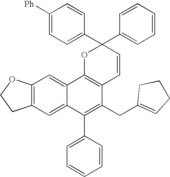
C12=C(C=C3C(=C1)C1=C(C(CC4=CCCC4)=C3C3=CC=CC=C3)C=CC(C3=CC=CC=C3)(C3=CC=C([Ph])C=C3)O1)CCO2
